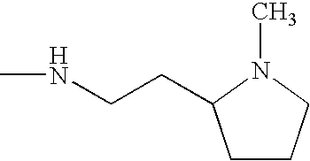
C1CCN(C)C1CCNC
